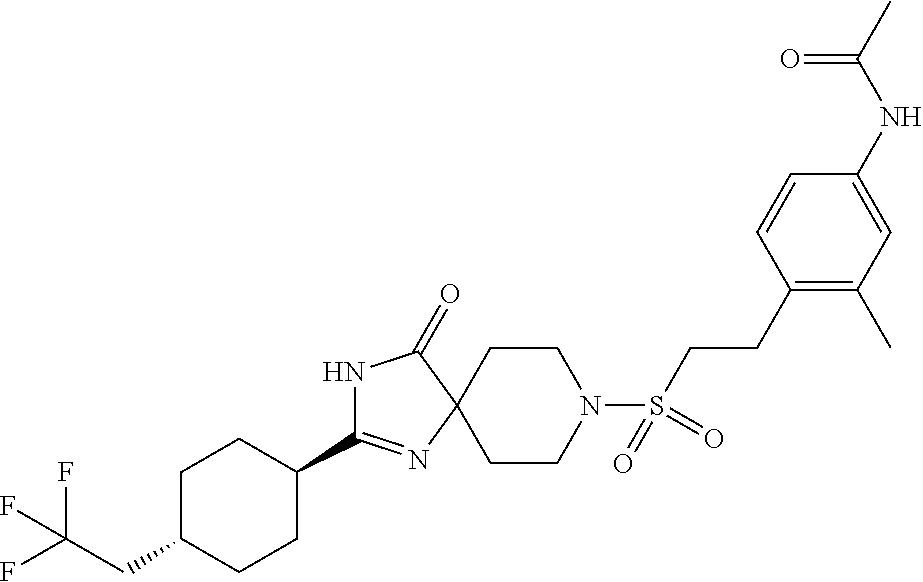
N1C(C2CCC(CC(F)(F)F)CC2)=NC2(C1=O)CCN(S(CCC1=C(C)C=C(NC(C)=O)C=C1)(=O)=O)CC2
